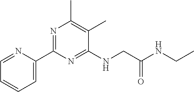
C1=C(C2=NC(C)=C(C)C(NCC(NCC)=O)=N2)N=CC=C1
